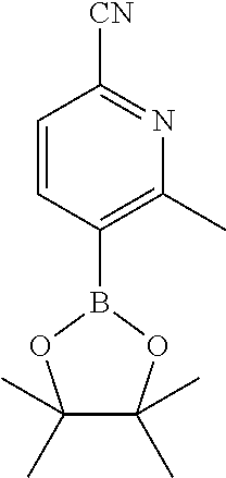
C1=CC(B2OC(C)(C)C(C)(C)O2)=C(C)N=C1[CN]
